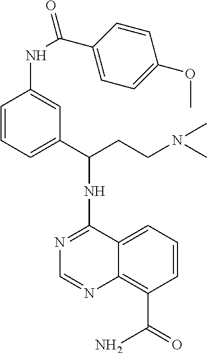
N1=C(NC(C2=CC=CC(NC(C3=CC=C(OC)C=C3)=O)=C2)CCN(C)C)C2=CC=CC(C(=O)N)=C2N=C1
